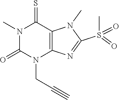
N1(C)C(=O)N(CC#C)C2=C(C1=S)N(C)C(S(C)(=O)=O)=N2
